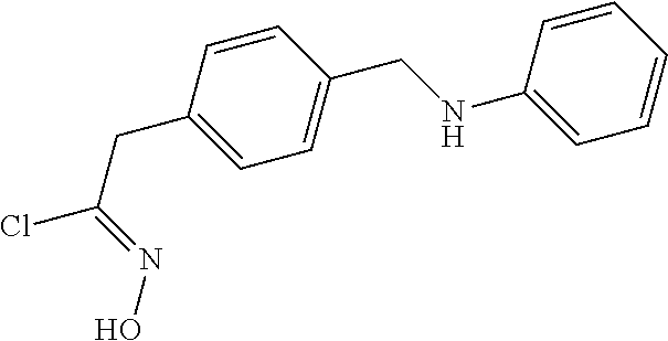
C1(CC(Cl)=NO)=CC=C(CNC2=CC=CC=C2)C=C1
